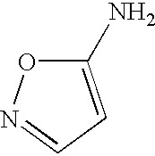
C1(N)=CC=NO1
